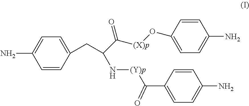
C1=CC(CC(C([(X)p]OC2=CC=C(N)C=C2)=O)N[(Y)p]C(C2=CC=C(N)C=C2)=O)=CC=C1N
